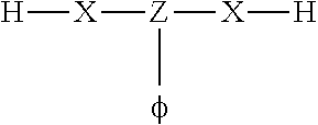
[H][X][Z]([X][H])C
